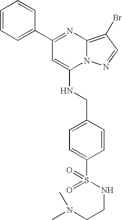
C1(C2=CC=CC=C2)=NC2=C(Br)C=NN2C(NCC2=CC=C(S(=O)(NCCN(C)C)=O)C=C2)=C1
